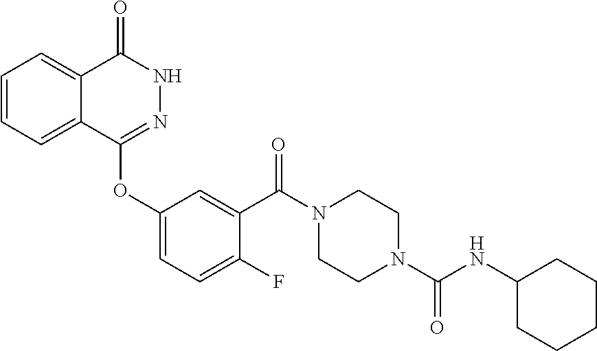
C1=CC=C2C(=C1)C(=O)NN=C2OC1=CC=C(F)C(C(N2CCN(C(=O)NC3CCCCC3)CC2)=O)=C1
